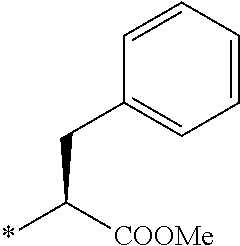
C(CC1=CC=CC=C1)([COOMe])*
